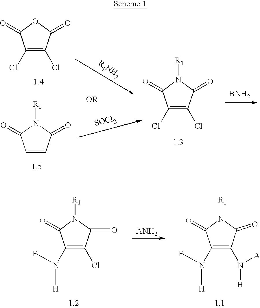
C1(Cl)=C(Cl)C(=O)OC1=O.C1=CC(=O)N([R1])C1=O.C1(Cl)=C(Cl)C(=O)N([R1])C1=O.[BNH2].[R1NH2].[SOCl2].C1(N(B)[H])=C(Cl)C(=O)N([R1])C1=O.[ANH2].C1(N(B)[H])=C(N([H])[A])C(=O)N([R1])C1=O
